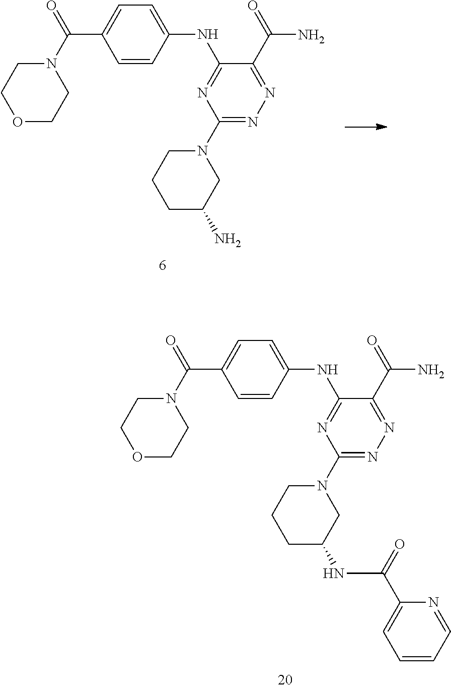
O1CCN(C(C2=CC=C(NC3=NC(N4CCCC(N)C4)=NN=C3C(N)=O)C=C2)=O)CC1.O1CCN(C(C2=CC=C(NC3=NC(N4CCCC(NC(C5=CC=CC=N5)=O)C4)=NN=C3C(N)=O)C=C2)=O)CC1
